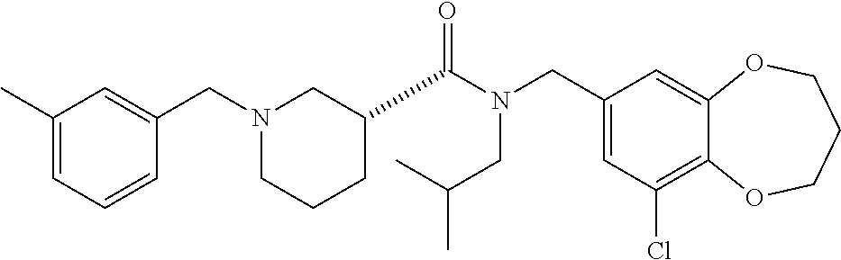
C1(CN(C(=O)C2CCCN(CC3=CC(C)=CC=C3)C2)CC(C)C)=CC(Cl)=C2C(=C1)OCCCO2
